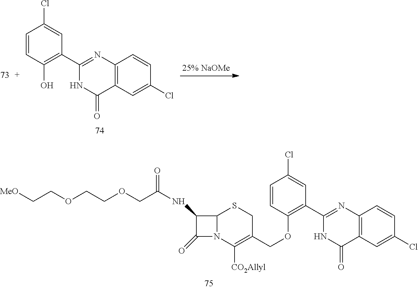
C1=CC(O)=C(C2=NC3=C(C(=O)N2)C=C(Cl)C=C3)C=C1Cl.C1(NC(COCCOCC[MeO])=O)C(=O)N2C1SCC(COC1=C(C3=NC4=C(C(=O)N3)C=C(Cl)C=C4)C=C(Cl)C=C1)=C2[CO2Allyl]
